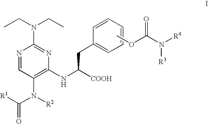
CCN(CC)C1=NC(NC([COOH])CC2=CC=CC=C2)=C(N([R2])C([R1])=O)C=N1.COC(N([R4])[R3])=O
